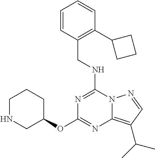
C1NCC(OC2=NC3=C(C(C)C)C=NN3C(NCC3=C(C4CCC4)C=CC=C3)=N2)CC1
